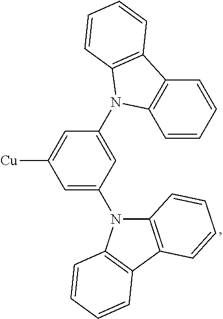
C1=CC=CC2=C1N(C1=CC(N3C4=C(C5=C3C=CC=C5)C=CC=C4)=CC([Cu])=C1)C1=C2C=CC=C1
